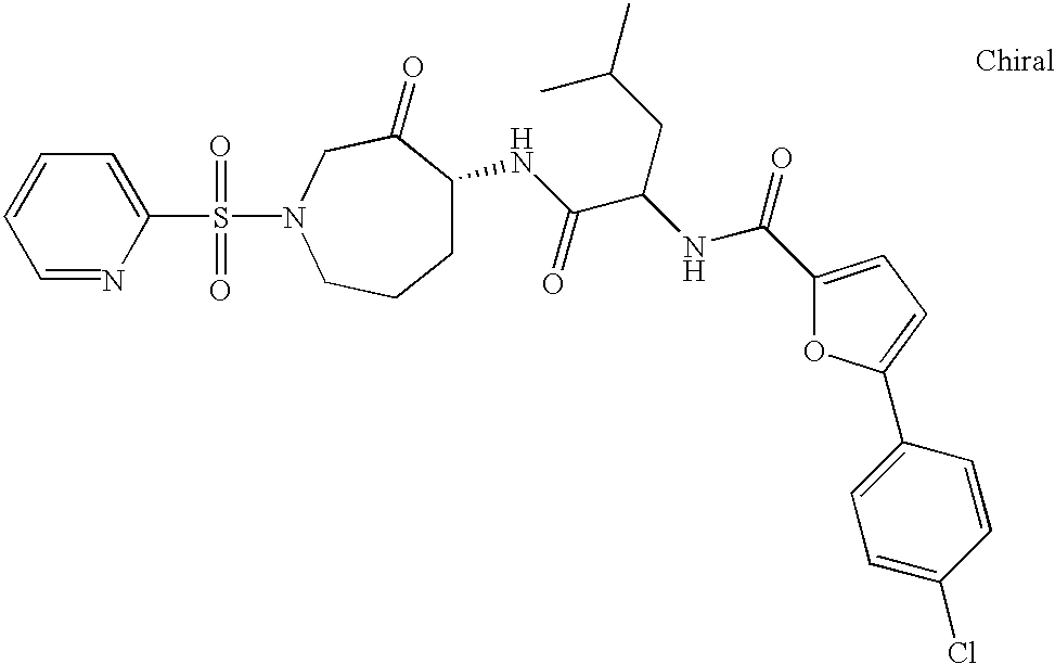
S(C1=CC=CC=N1)(=O)(N1CCCC(NC(C(NC(=O)C2=CC=C(C3=CC=C(Cl)C=C3)O2)CC(C)C)=O)C(=O)C1)=O
